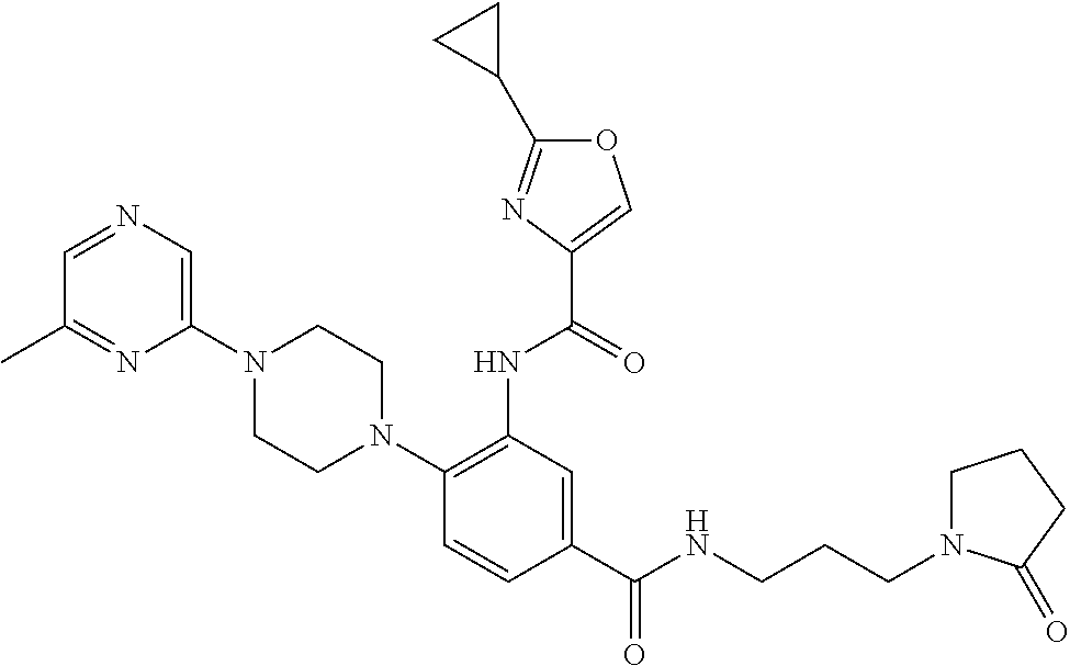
C1(C(NCCCN2CCCC2=O)=O)=CC(NC(=O)C2=COC(C3CC3)=N2)=C(N2CCN(C3=CN=CC(C)=N3)CC2)C=C1
